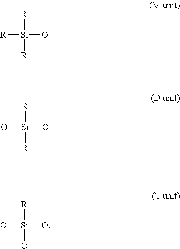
[R][Si]([R])([R])O.[R][Si]([R])(O)O.[R][Si](O)(O)O
